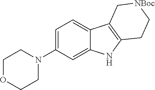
C1=C(N2CCOCC2)C=C2C(=C1)C1=C(N2)CC[NBoc]C1
